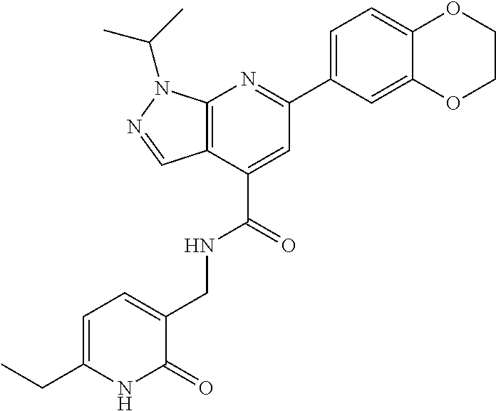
C12=C(C(C(=O)NCC3=CC=C(CC)NC3=O)=CC(C3=CC=C4C(=C3)OCCO4)=N1)C=NN2C(C)C
